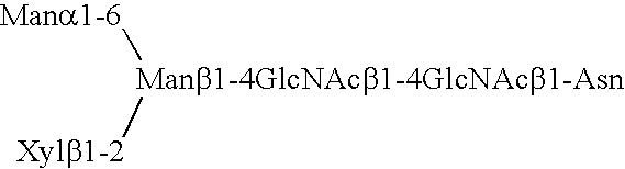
[Mana1-6][Manb1-4GlcNAcb1-4GlcNAcb1-Asn][Xylb1-2]
